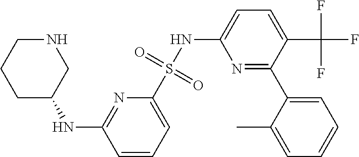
N(C1CNCCC1)C1=NC(S(NC2=CC=C(C(F)(F)F)C(C3=CC=CC=C3C)=N2)(=O)=O)=CC=C1
